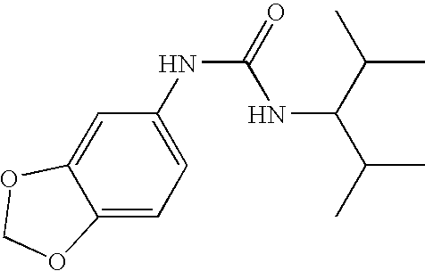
C1=C2C(=CC=C1NC(NC(C(C)C)C(C)C)=O)OCO2
